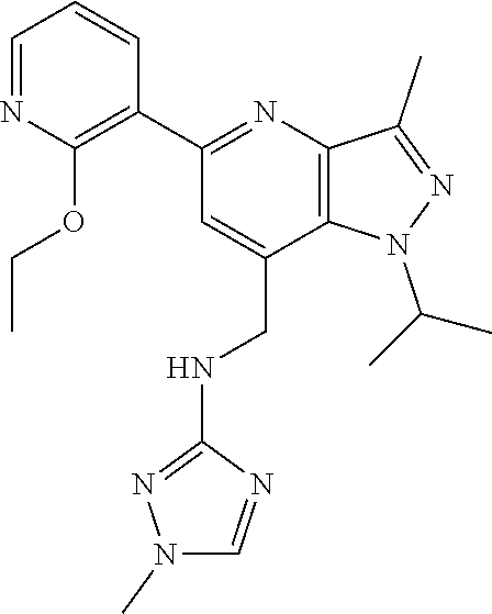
CC(N1C2=C(C(C)=N1)N=C(C1=C(OCC)N=CC=C1)C=C2CNC1=NN(C)C=N1)C
